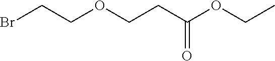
BrCCOCCC(OCC)=O
